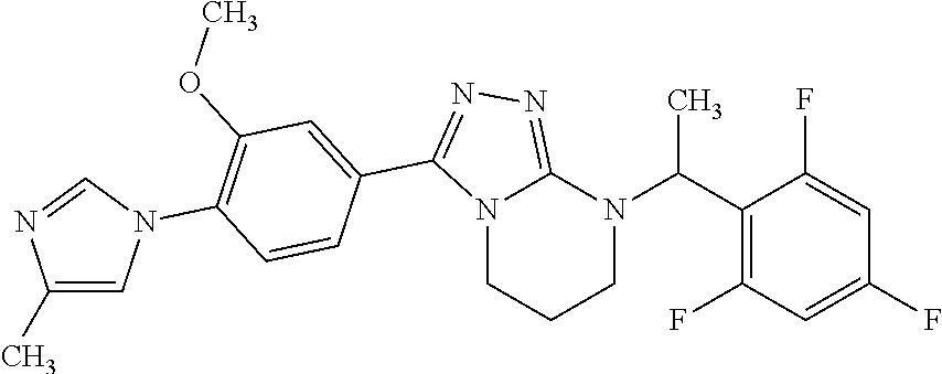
C1N(C(C2=C(F)C=C(F)C=C2F)C)C2=NN=C(C3=CC(OC)=C(N4C=C(C)N=C4)C=C3)N2CC1
